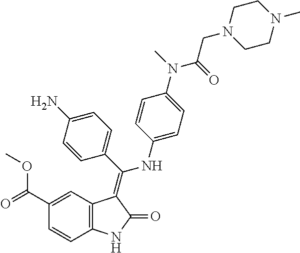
C1(C(=O)OC)=CC2=C(C=C1)NC(=O)C2=C(C1=CC=C(N)C=C1)NC1=CC=C(N(C)C(=O)CN2CCN(C)CC2)C=C1
